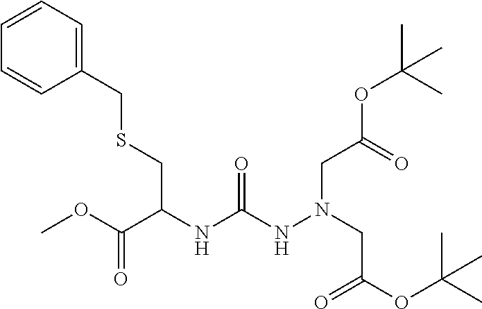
N(CC(OC(C)(C)C)=O)(NC(NC(C(OC)=O)CSCC1=CC=CC=C1)=O)CC(OC(C)(C)C)=O
